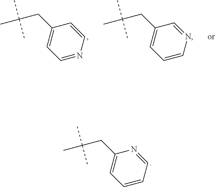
C1=NC=CC(CC(C)(C)C)=C1.C1=CN=CC(CC(C)(C)C)=C1.C1=CC=NC(CC(C)(C)C)=C1
